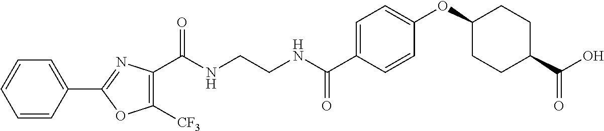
C1(C(NCCNC(C2=CC=C(OC3CCC(C(O)=O)CC3)C=C2)=O)=O)=C([CF3])OC(C2=CC=CC=C2)=N1
